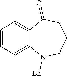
C1=CC=C2C(=C1)C(=O)CCCN2[Bn]
